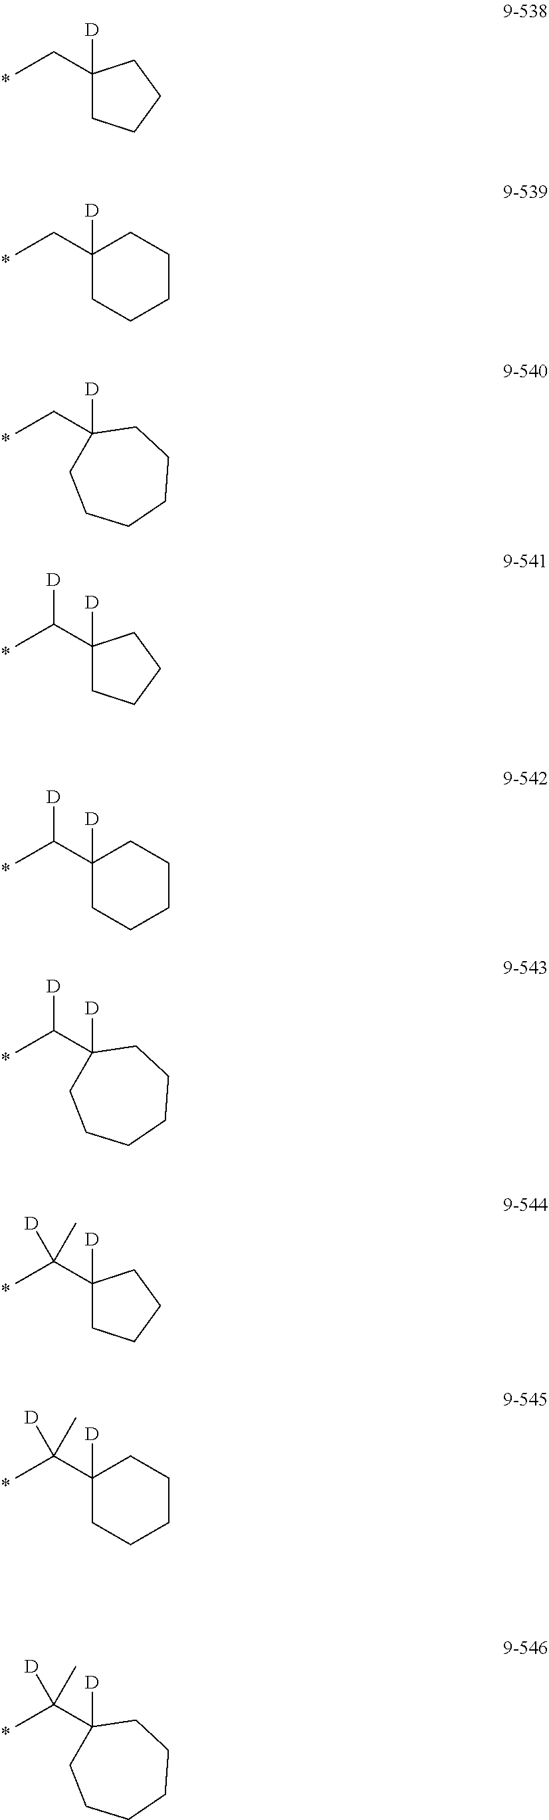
C(C)C1([D])CCCCC1.C(C)C1([D])CCCCCC1.C(C)(C1([D])CCCC1)[D].C(C)(C1([D])CCCCC1)[D].C(C)(C1([D])CCCCCC1)[D].C(C)(C1([D])CCCC1)([D])C.C(C)(C1([D])CCCCC1)([D])C.C(C)(C1([D])CCCCCC1)([D])C.C(C)C1([D])CCCC1
